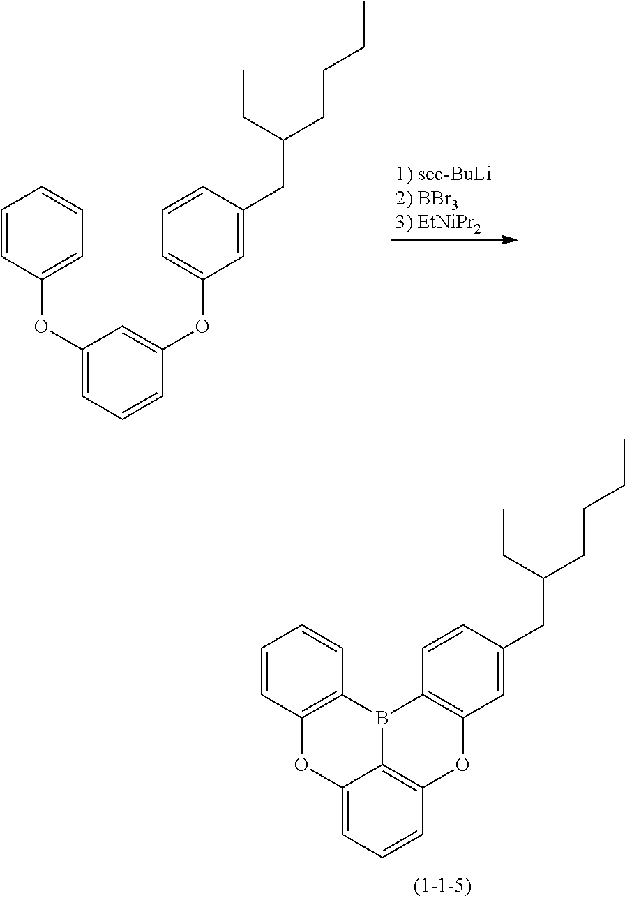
C1=CC2=C(C=C1)B1C3=C(C=CC=C3O2)OC2=C1C=CC(CC(CCCC)CC)=C2.C1=CC(OC2=CC=CC(OC3=CC=CC(CC(CCCC)CC)=C3)=C2)=CC=C1
